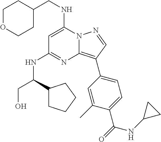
N12C(=C(C3=CC=C(C(=O)NC4CC4)C(C)=C3)C=N1)N=C(NC(CO)C1CCCC1)C=C2NCC1CCOCC1
